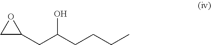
C1(CC(CCCC)O)OC1
